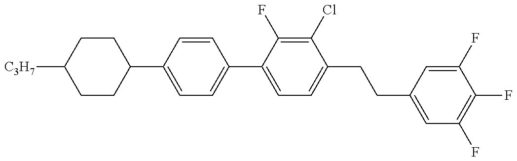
C1(C2=CC=C(C3=CC=C(CCC4=CC(F)=C(F)C(F)=C4)C(Cl)=C3F)C=C2)CCC([C3H7])CC1
